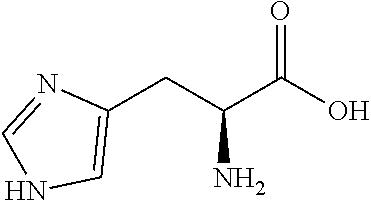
C1=NC(CC(C(=O)O)N)=CN1
